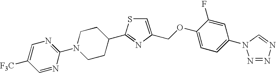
C1=C(COC2=CC=C(N3N=NN=C3)C=C2F)N=C(C2CCN(C3=NC=C([F3C])C=N3)CC2)S1
